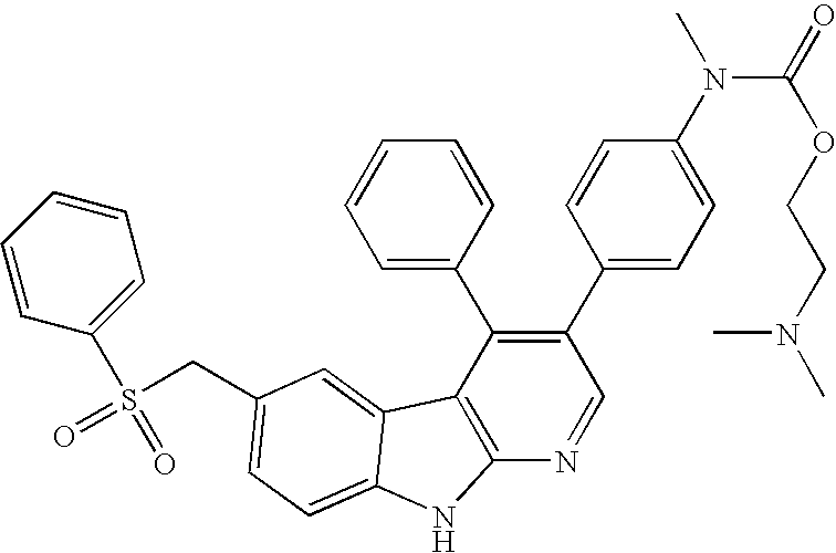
C(C1=CC=C2C(=C1)C1=C(N=CC(C3=CC=C(N(C(=O)OCCN(C)C)C)C=C3)=C1C1=CC=CC=C1)N2)S(=O)(C1=CC=CC=C1)=O
